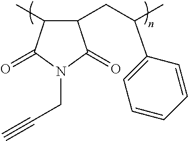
C1(CC(C)C2=CC=CC=C2)C(C)C(=O)N(CC#C)C1=O
